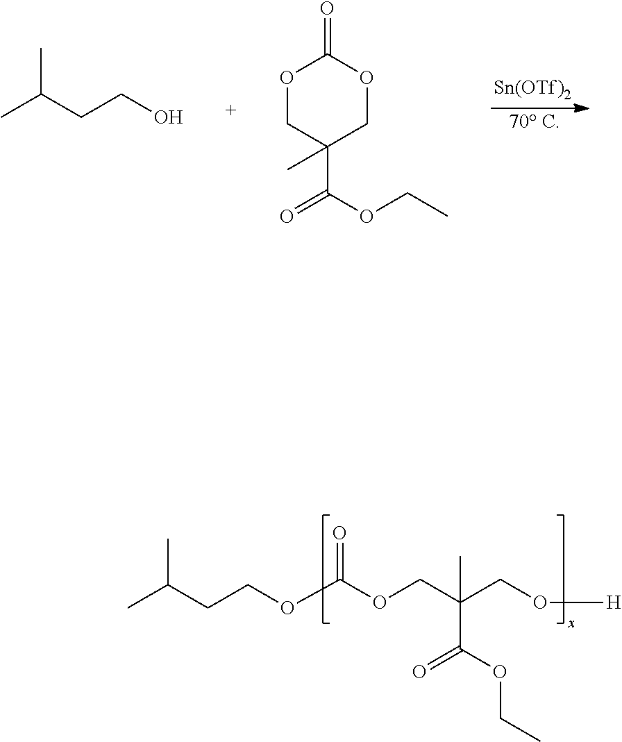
C(OCC(CO[H])(C)C(OCC)=O)(=O)OCCC(C)C.[Sn(OTf)2].CC(CCO)C.O1CC(C(=O)OCC)(C)COC1=O
